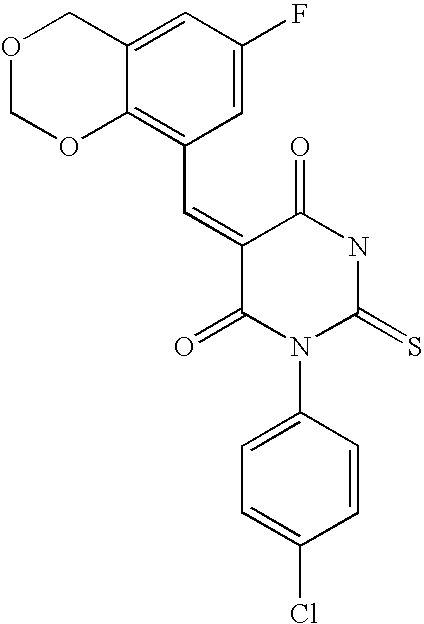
O1COC2=C(C=C3C(=O)N(C4=CC=C(Cl)C=C4)C(=S)NC3=O)C=C(F)C=C2C1
